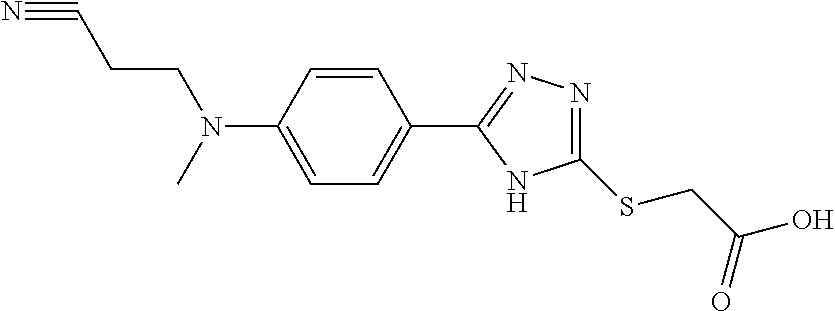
C1(SCC(O)=O)=NN=C(C2=CC=C(N(CCC#N)C)C=C2)N1
